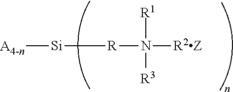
[A4-n][Si][R]N([R2Z])([R3])[R1]
